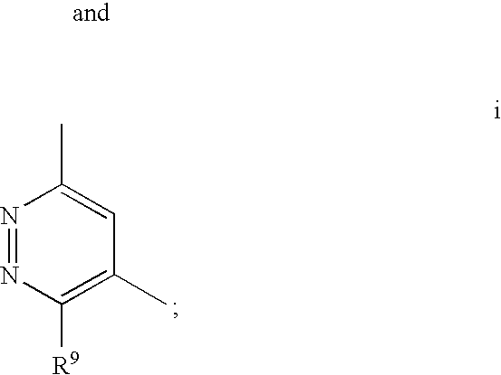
N1=NC([R9])=C(C)C=C1C
